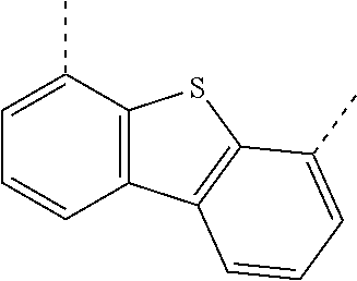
C1(C)=CC=CC2=C1SC1=C2C=CC=C1C
